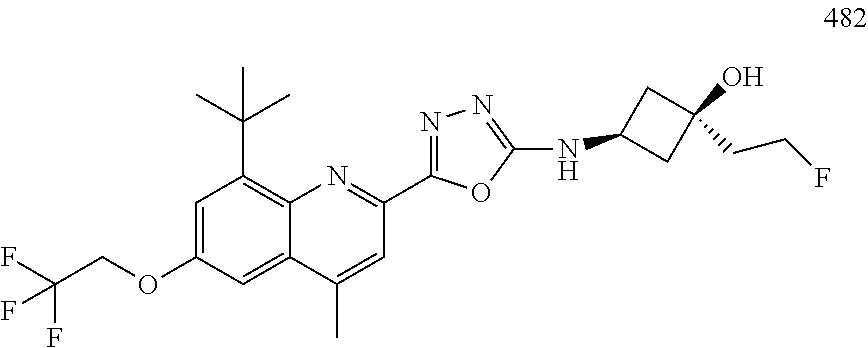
C1=C(OCC(F)(F)F)C=C2C(=C1C(C)(C)C)N=C(C1=NN=C(NC3CC(O)(CCF)C3)O1)C=C2C
